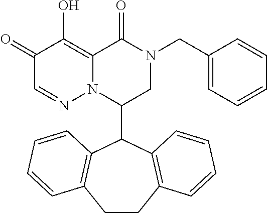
C1(=O)C=NN2C(=C1O)C(=O)N(CC1=CC=CC=C1)CC2C1C2=C(CCC3=C1C=CC=C3)C=CC=C2
